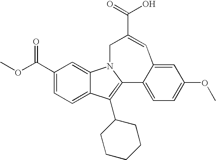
OC(=O)C1=CC2=CC(OC)=CC=C2C2=C(C3CCCCC3)C3=CC=C(C(=O)OC)C=C3N2C1
